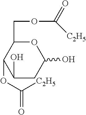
OC1C(OC([C2H5])=O)C(COC([C2H5])=O)OC(O)C1
